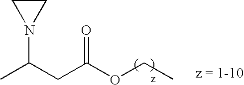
CC(CC(OCC)=O)N1CC1
